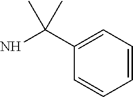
NC(C1=CC=CC=C1)(C)C
